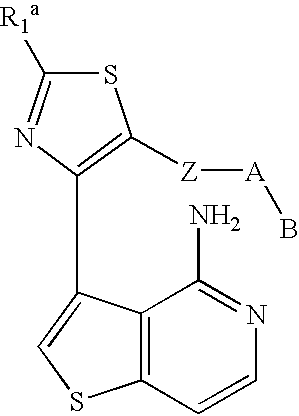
S1C([R1a])=NC(C2=CSC3=C2C(N)=NC=C3)=C1[Z][A]B
